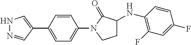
N1N=CC(C2=CC=C(N3CCC(NC4=C(F)C=C(F)C=C4)C3=O)C=C2)=C1
